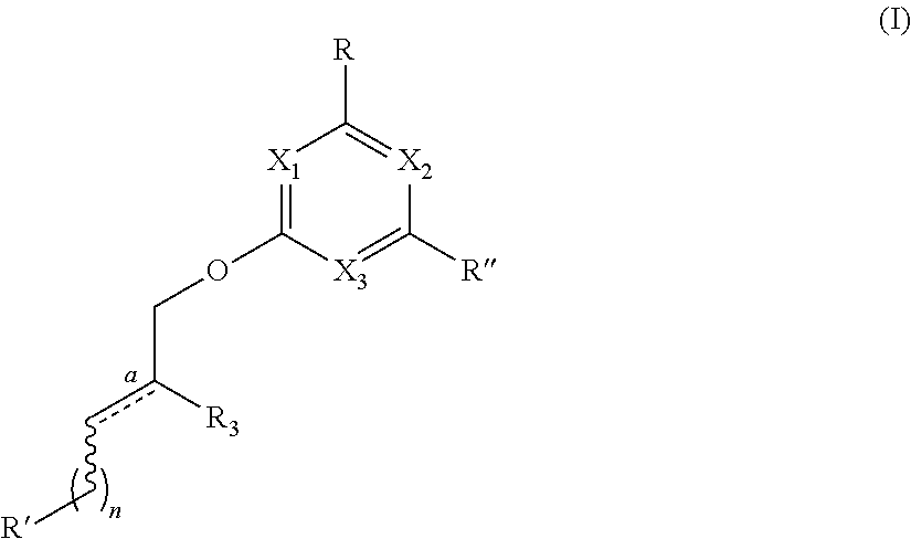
[R]C1=[X2]C([R])=[X3]C(OCc([R3])cC[R])=[X1]1
